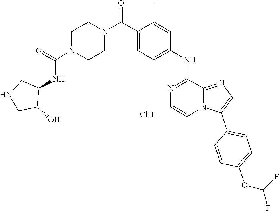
C1(C(N2CCN(C(=O)NC3CNCC3O)CC2)=O)=CC=C(NC2=NC=CN3C2=NC=C3C2=CC=C(OC(F)F)C=C2)C=C1C.Cl
